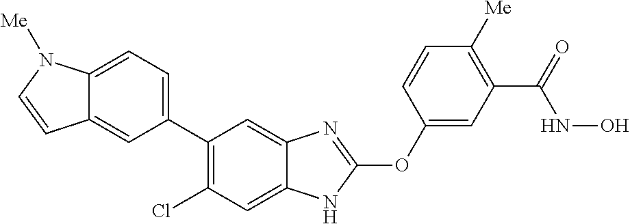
C1(C2=C(Cl)C=C3C(=C2)N=C(OC2=CC(C(NO)=O)=C([Me])C=C2)N3)=CC=C2C(=C1)C=CN2[Me]
